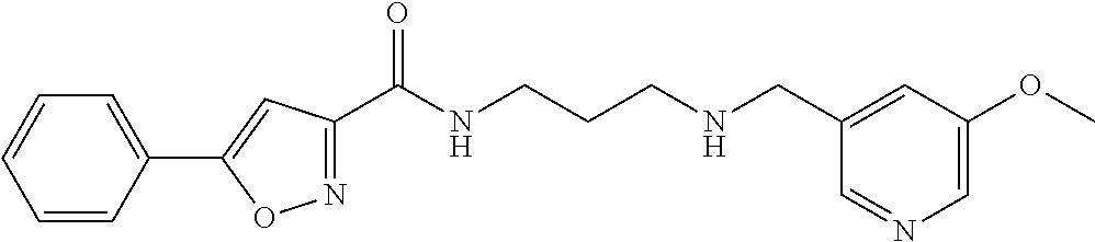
C1=CC(C2=CC(C(NCCCNCC3=CC(OC)=CN=C3)=O)=NO2)=CC=C1
